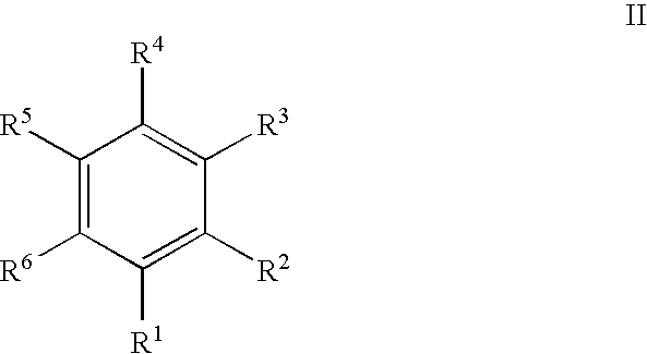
C1([R5])=C([R6])C([R1])=C([R2])C([R3])=C1[R4]
